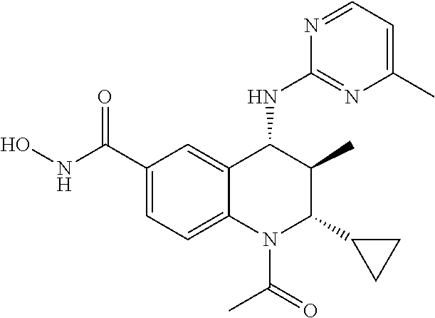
C1(C(=O)NO)=CC=C2C(=C1)C(NC1=NC(C)=CC=N1)C(C)C(C1CC1)N2C(=O)C
